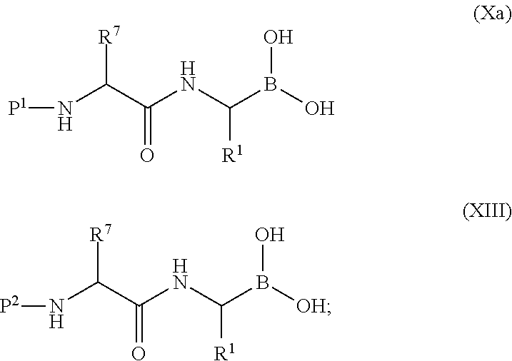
N(C(B(O)O)[R1])C(C(N[P1])[R7])=O.N(C(B([OH])O)[R1])C(C(N[P2])[R7])=O
